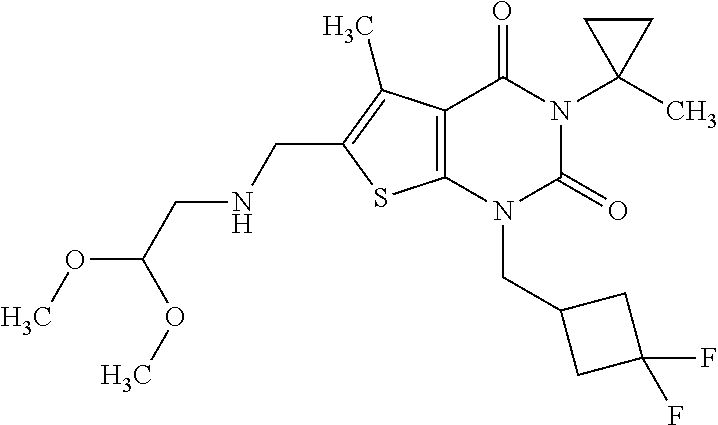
C12=C(N(CC3CC(F)(F)C3)C(=O)N(C3(C)CC3)C1=O)SC(CNCC(OC)OC)=C2C
